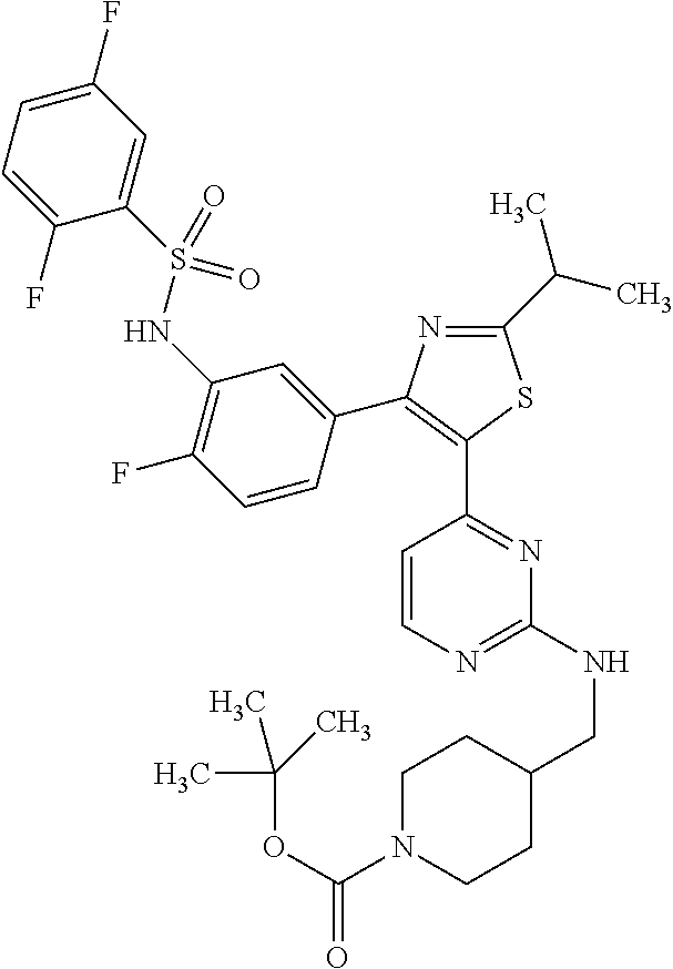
C1=C(F)C=C(S(NC2=C(F)C=CC(C3=C(C4=NC(NCC5CCN(C(OC(C)(C)C)=O)CC5)=NC=C4)SC(C(C)C)=N3)=C2)(=O)=O)C(F)=C1
